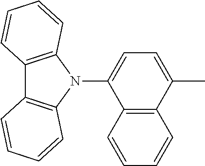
C12=C(C=CC=C1)C(N1C3=C(C4=C1C=CC=C4)C=CC=C3)=CC=C2C
